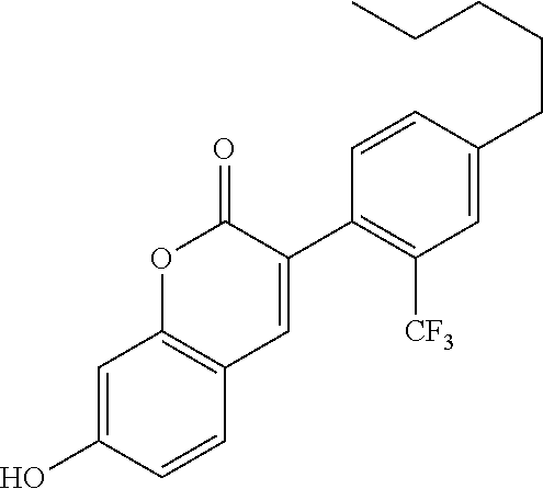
C1=C(CCCCC)C=CC(C2=CC3=C(OC2=O)C=C(O)C=C3)=C1[CF3]
